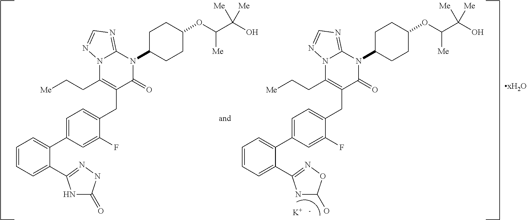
C1=CC=C(C2=NNC(=O)N2)C(C2=CC=C(CC3=C(CC[Me])N4C(=NC=N4)N(C4CCC(OC(C(O)([Me])[Me])[Me])CC4)C3=O)C(F)=C2)=C1.C1=CC=C(C2=NOC(O)N2)C(C2=CC=C(CC3=C(CC[Me])N4C(=NC=N4)N(C4CCC(OC(C(O)([Me])[Me])[Me])CC4)C3=O)C(F)=C2)=C1.[K].[-]
